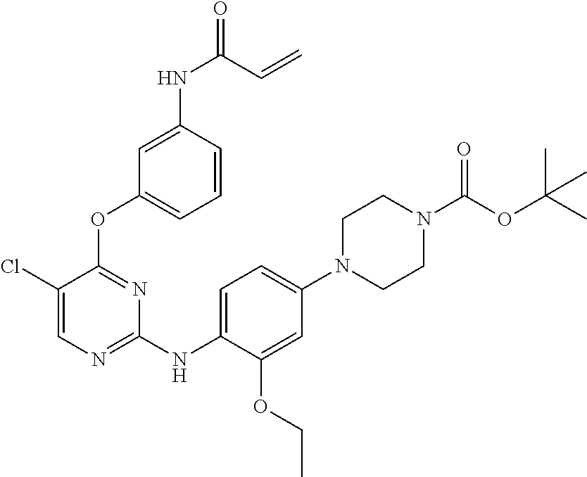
C1(Cl)=CN=C(NC2=CC=C(N3CCN(C(OC(C)(C)C)=O)CC3)C=C2OCC)N=C1OC1=CC=CC(NC(=O)C=C)=C1
